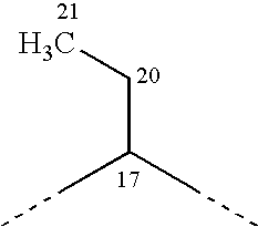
CCC(CC)CC
